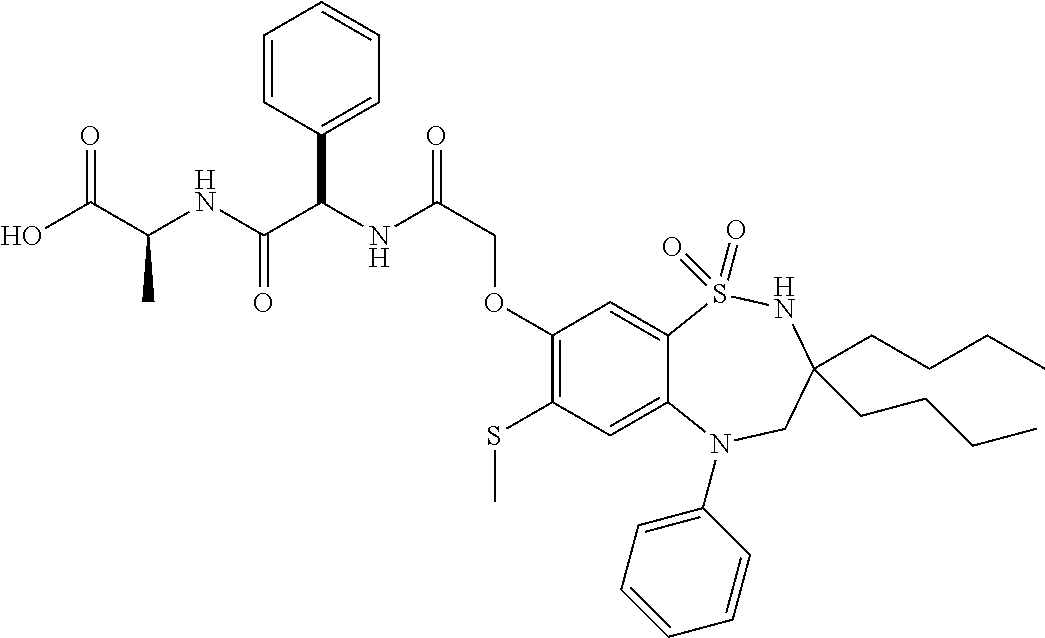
OC(C(NC(C(NC(=O)COC1=C(SC)C=C2C(=C1)S(=O)(=O)NC(CCCC)(CCCC)CN2C1=CC=CC=C1)C1=CC=CC=C1)=O)C)=O
